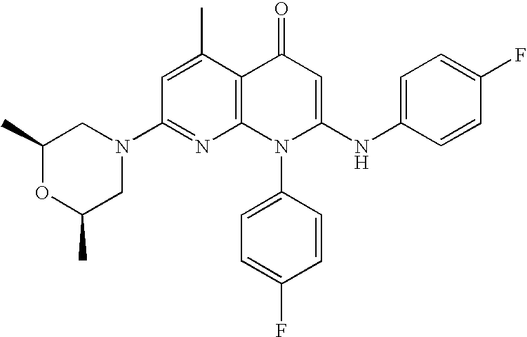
C1(N2CC(C)OC(C)C2)=NC2=C(C(C)=C1)C(=O)C=C(NC1=CC=C(F)C=C1)N2C1=CC=C(F)C=C1
